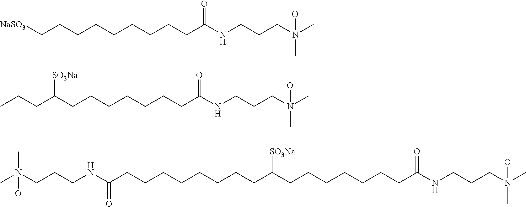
C(CCCCCCCCC(NCCCN(C)(C)O)=O)[NaSO3].CCCC(CCCCCCCC(NCCCN(C)(C)O)=O)[SO3Na].C(CCC(CCCCCCCC(NCCCN(C)(C)O)=O)[SO3Na])CCCCCC(=O)NCCCN(C)(C)O
